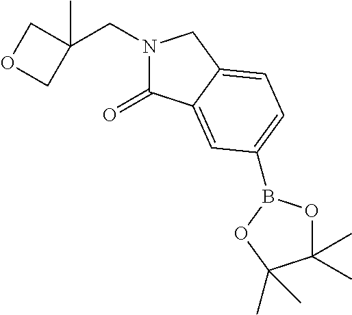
N1(CC2(C)COC2)C(=O)C2=CC(B3OC(C)(C)C(C)(C)O3)=CC=C2C1
